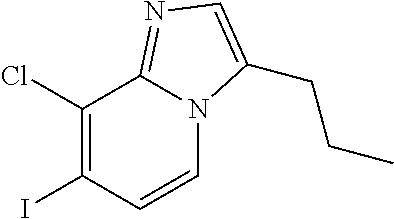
C1(Cl)=C(I)C=CN2C1=NC=C2CCC
